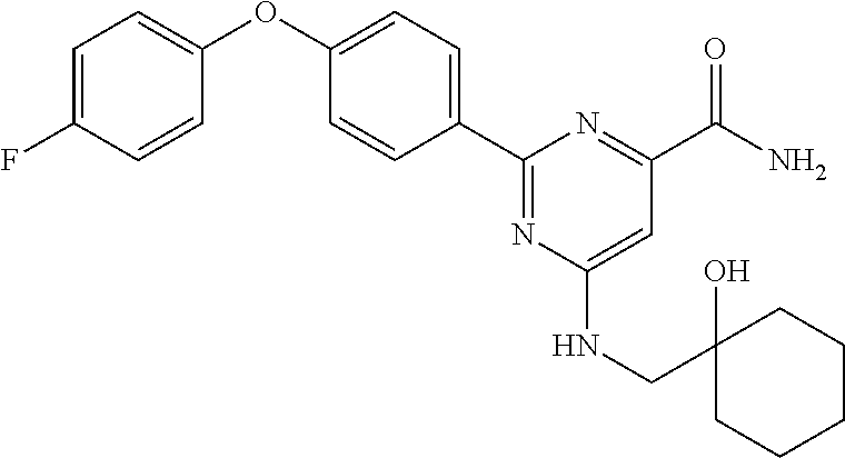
C1=C(F)C=CC(OC2=CC=C(C3=NC(NCC4(O)CCCCC4)=CC(C(N)=O)=N3)C=C2)=C1
